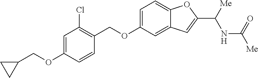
C(OC1=CC(Cl)=C(COC2=CC=C3C(=C2)C=C(C([Me])NC(=O)[Me])O3)C=C1)C1CC1
